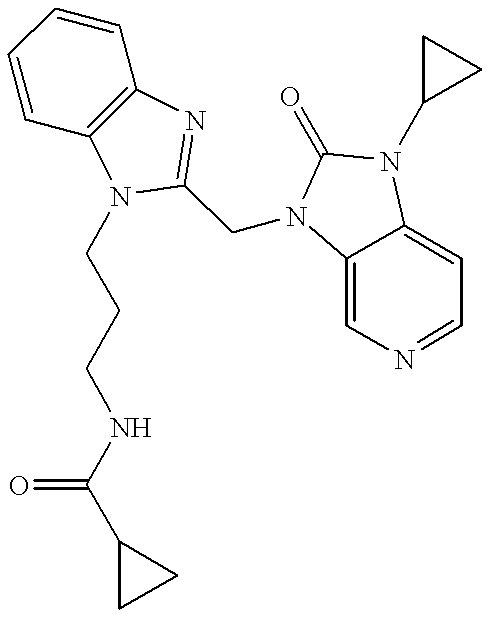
C1=CC2=C(C=C1)N=C(CN1C3=CN=CC=C3N(C3CC3)C1=O)N2CCCNC(C1CC1)=O
